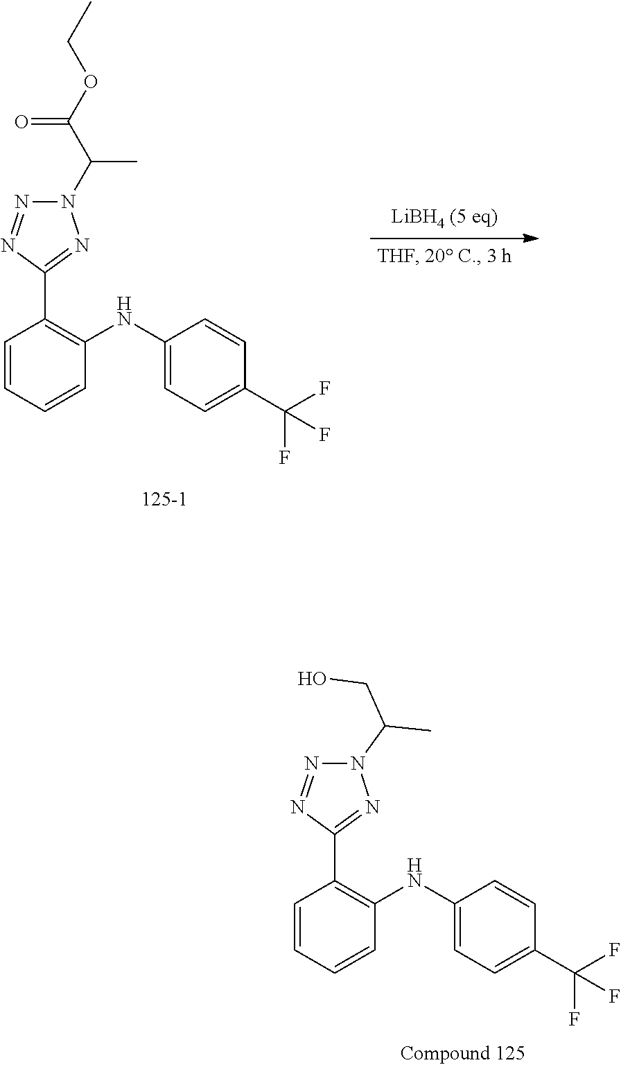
C1=CC=CC(NC2=CC=C(C(F)(F)F)C=C2)=C1C1=NN(C(CO)C)N=N1.C1=CC=CC(NC2=CC=C(C(F)(F)F)C=C2)=C1C1=NN(C(C(OCC)=O)C)N=N1
